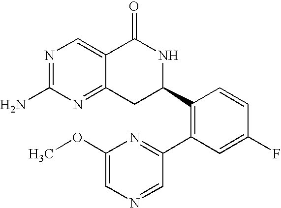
N1=C(N)N=C2C(=C1)C(=O)NC(C1=C(C3=NC(OC)=CN=C3)C=C(F)C=C1)C2
